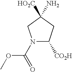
N1(C(OC)=O)C([CO2H])CC(N)([HO2C])C1
